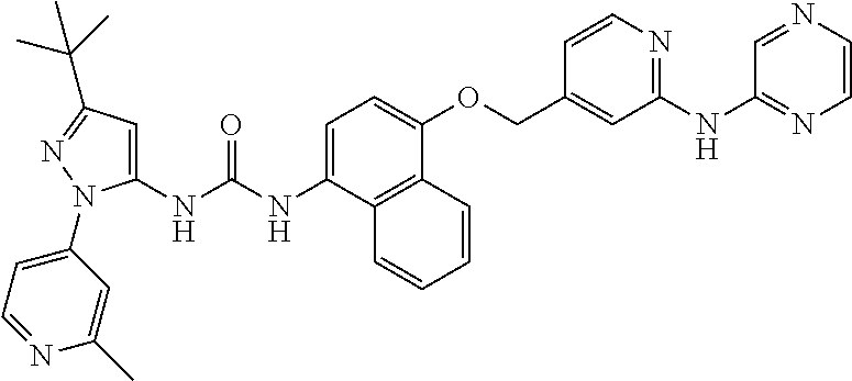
C1=C(NC(NC2=CC(C(C)(C)C)=NN2C2=CC=NC(C)=C2)=O)C2=C(C(OCC3=CC(NC4=NC=CN=C4)=NC=C3)=C1)C=CC=C2
